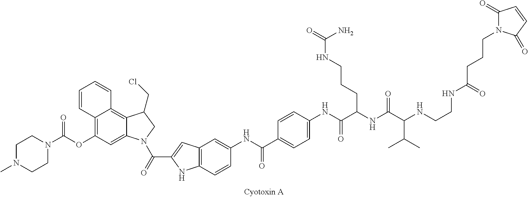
C12=C(OC(N3CCN(C)CC3)=O)C=C3C(=C1C=CC=C2)C(CCl)CN3C(=O)C1=CC2=C(N1)C=CC(NC(C1=CC=C(NC(C(NC(C(NCCNC(CCCN3C(=O)C=CC3=O)=O)C(C)C)=O)CCCNC(=O)N)=O)C=C1)=O)=C2
